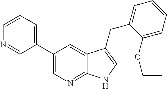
C1(C2=CC=CN=C2)=CN=C2C(=C1)C(CC1=CC=CC=C1OCC)=CN2
